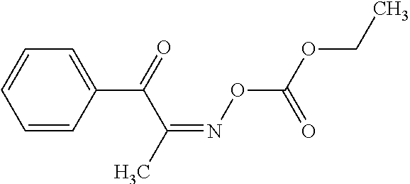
C1=C(C(=O)C(=NOC(OCC)=O)C)C=CC=C1
